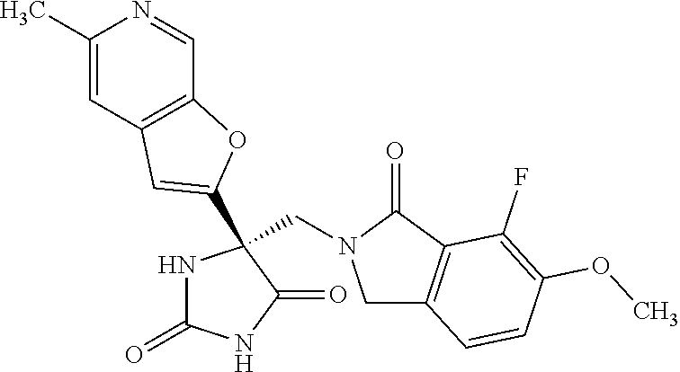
C(N1CC2=C(C1=O)C(F)=C(OC)C=C2)C1(C2=CC3=C(C=NC(C)=C3)O2)NC(=O)NC1=O
